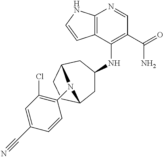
C12=C(C(NC3CC4CCC(C3)N4C3=C(Cl)C=C(C#N)C=C3)=C(C(=O)N)C=N1)C=CN2
